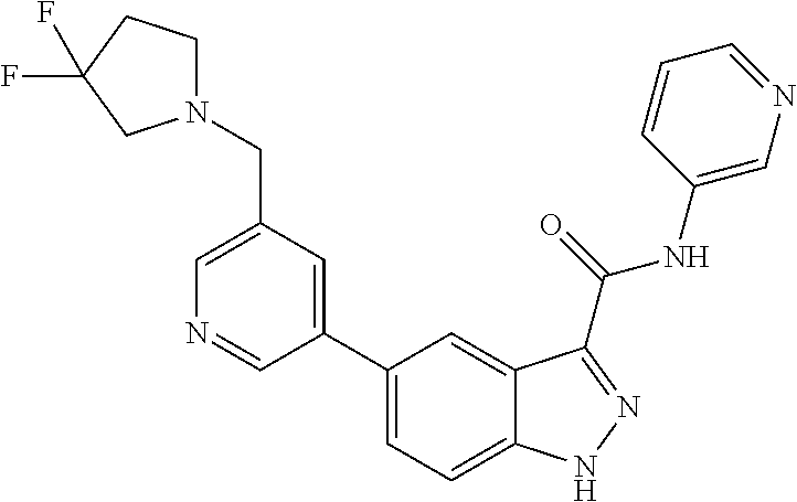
C1(CN2CCC(F)(F)C2)=CN=CC(C2=CC=C3C(=C2)C(C(NC2=CN=CC=C2)=O)=NN3)=C1
